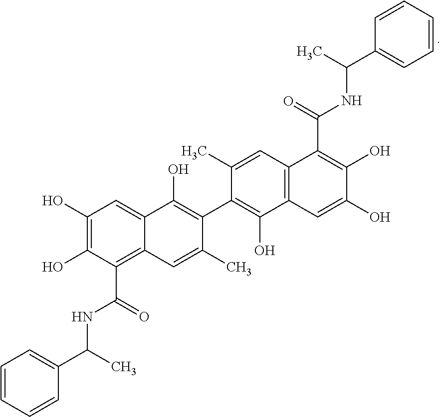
C12=C(C=C(C)C(C3=C(O)C4=CC(O)=C(O)C(C(=O)NC(C5=CC=CC=C5)C)=C4C=C3C)=C1O)C(C(NC(C)C1=CC=CC=C1)=O)=C(O)C(O)=C2
